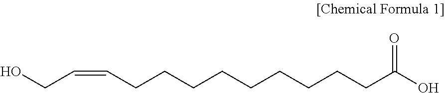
OCC=CCCCCCCCCCC(O)=O
